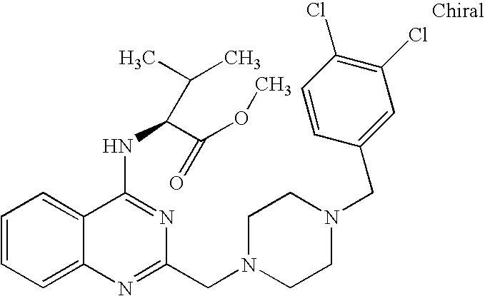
C1=CC=C2C(=C1)C(NC(C(OC)=O)C(C)C)=NC(CN1CCN(CC3=CC(Cl)=C(Cl)C=C3)CC1)=N2
